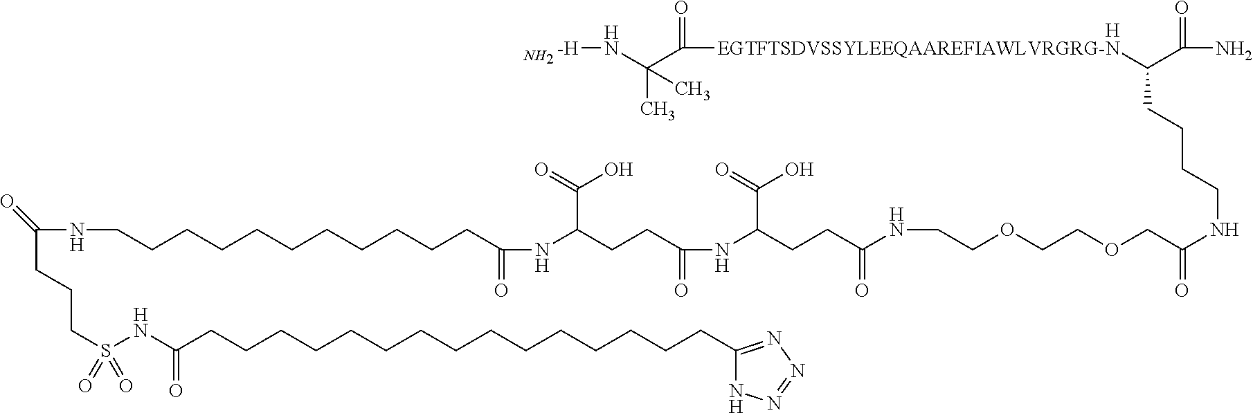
N.N1N=NN=C1CCCCCCCCCCCCCCCC(NS(CCCC(NCCCCCCCCCCCC(=O)NC(C(O)=O)CCC(NC(C(O)=O)CCC(=O)NCCOCCOCC(=O)NCCCCC(C(N)=O)[EGTFTSDVSSYLEEQAAREFIAWLVRGRG-N]C(=O)C(N[-H])(C)C)=O)=O)(=O)=O)=O.[H]
